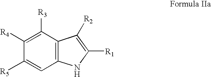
C1([R3])=C([R4])C([R5])=CC2=C1C([R2])=C([R1])N2
